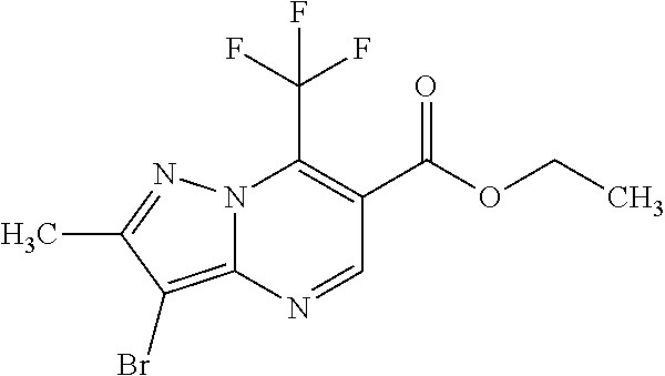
N12C(=C(Br)C(C)=N1)N=CC(C(OCC)=O)=C2C(F)(F)F
